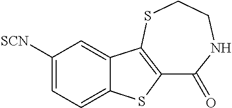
C1(=O)NCCSC2=C1SC1=CC=C([SCN])C=C12
